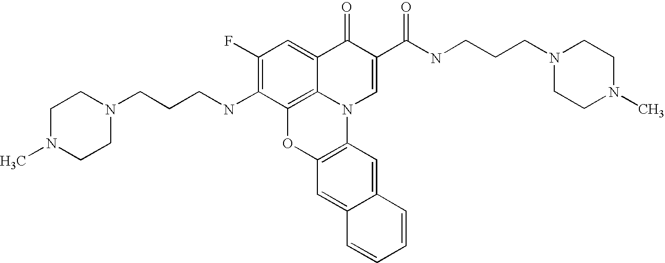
C1(F)=C(NCCCN2CCN(C)CC2)C2=C3C(=C1)C(=O)C(C(=O)NCCCN1CCN(C)CC1)=CN3C1=C(O2)C=C2C(=C1)C=CC=C2
